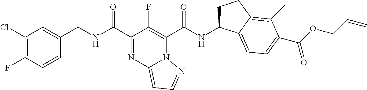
C1(Cl)=C(F)C=CC(CNC(=O)C2=NC3=CC=NN3C(C(=O)NC3CCC4=C(C)C(C(=O)OCC=C)=CC=C34)=C2F)=C1
